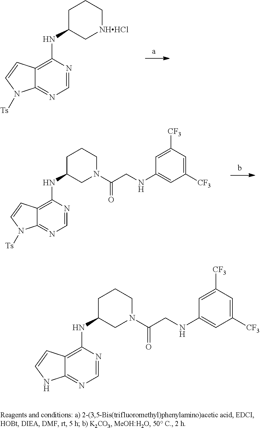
C1=NC(NC2C[NHHCl]CCC2)=C2C(=N1)N([Ts])C=C2.C1=NC(NC2CN(C(CNC3=CC([CF3])=CC([CF3])=C3)=O)CCC2)=C2C(=N1)N([Ts])C=C2.C1=NC(NC2CN(C(CNC3=CC([CF3])=CC([CF3])=C3)=O)CCC2)=C2C(=N1)NC=C2
